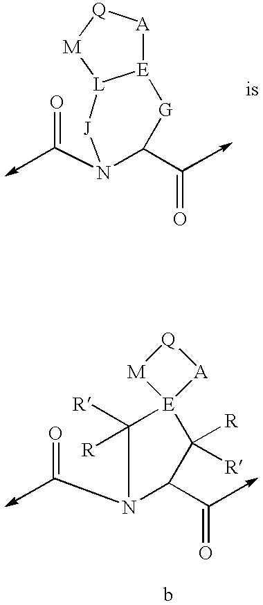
C(N1C(C=O)[G][E]2[A][Q][M][L]2[J]1)=O.C(N1C(C=O)C([R])([R])[E]2(C1([R])[R])[M][Q][A]2)=O
